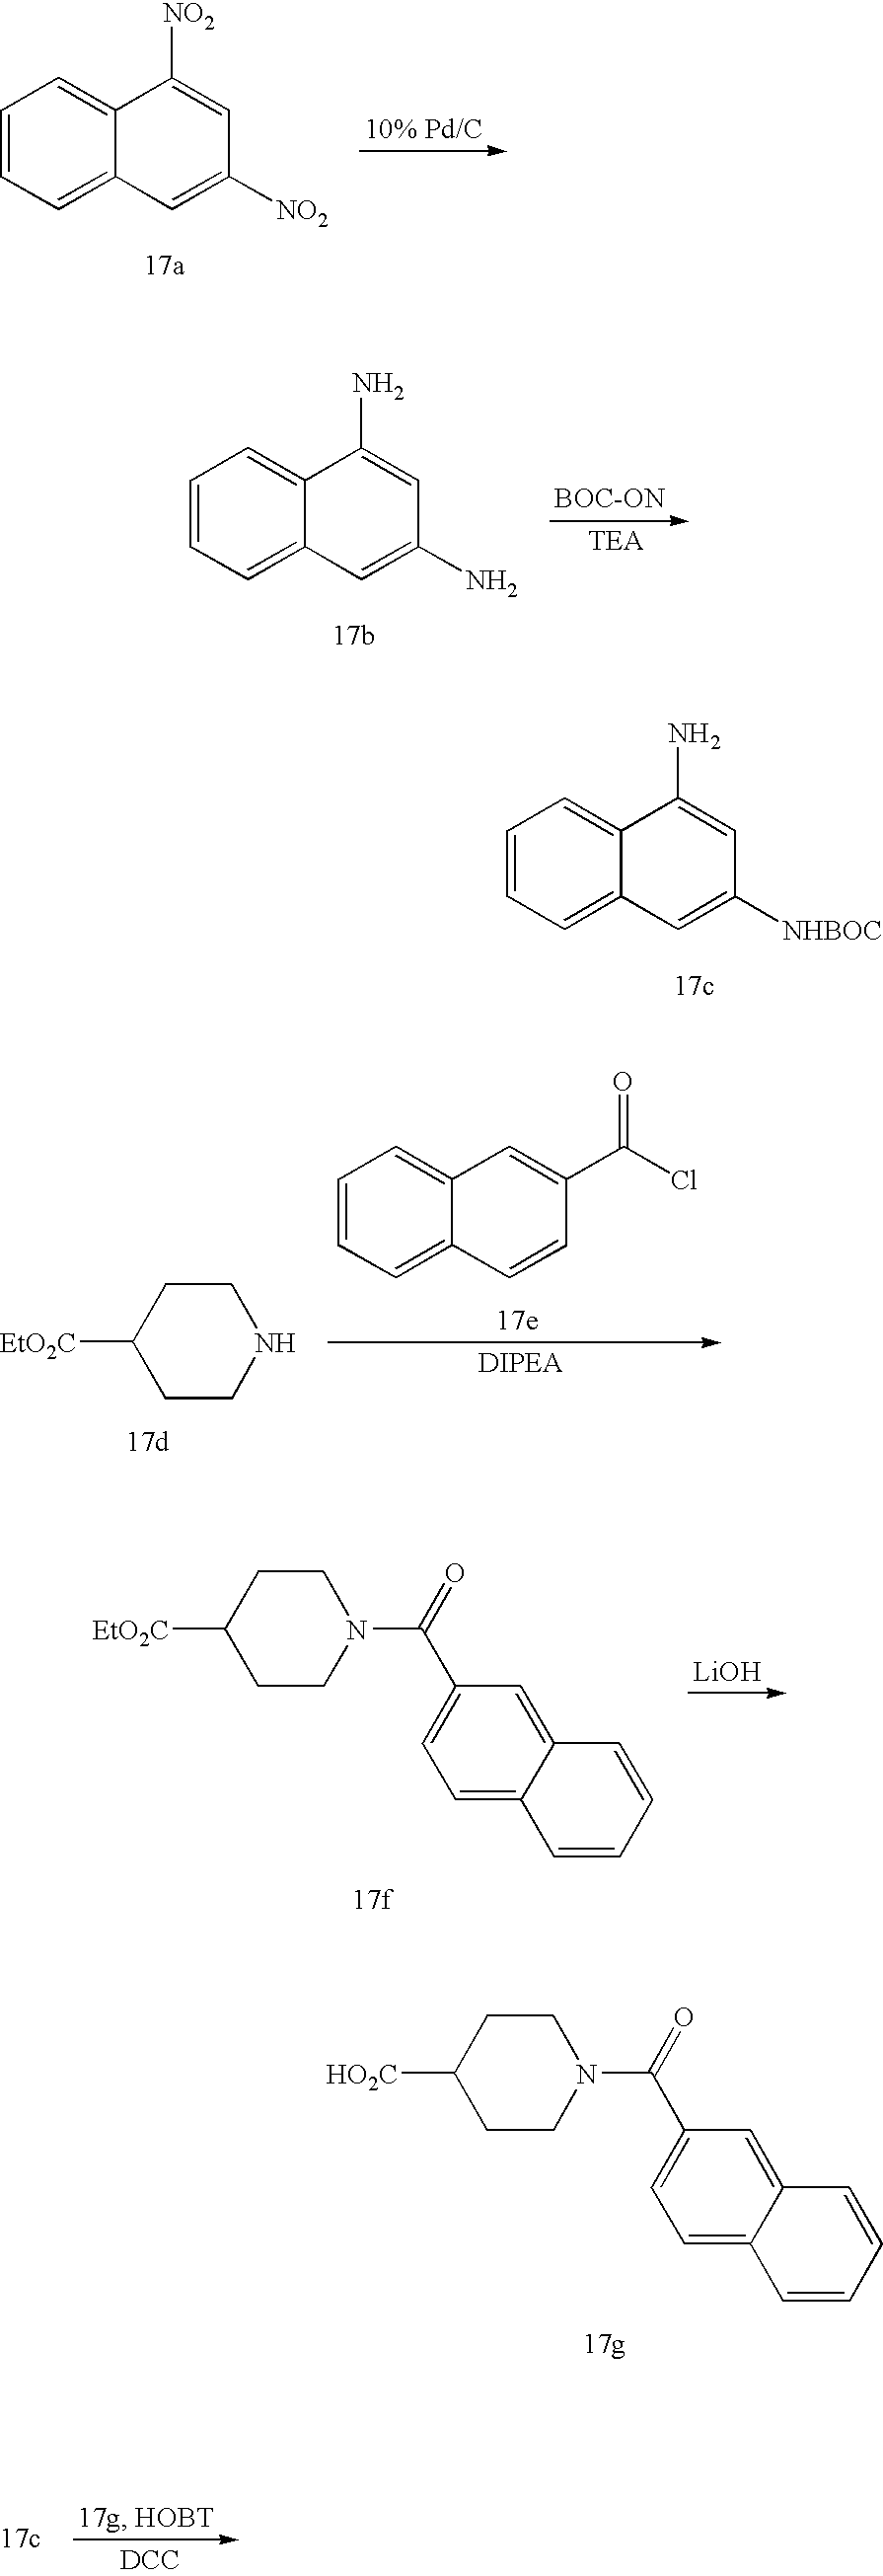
C1=CC=C2C(=C1)C([NO2])=CC([NO2])=C2.C1=CC=C2C(=C1)C(N)=CC([NHBOC])=C2.C1CC([EtO2C])CCN1.C1=CC=C2C(=C1)C=C(C(Cl)=O)C=C2.C1CC([EtO2C])CCN1C(C1=CC=C2C(=C1)C=CC=C2)=O.[LiOH].C1CC([HO2C])CCN1C(C1=CC=C2C(=C1)C=CC=C2)=O.[DCC].C1=CC=C2C(=C1)C(N)=CC(N)=C2.[BOC-ON]
